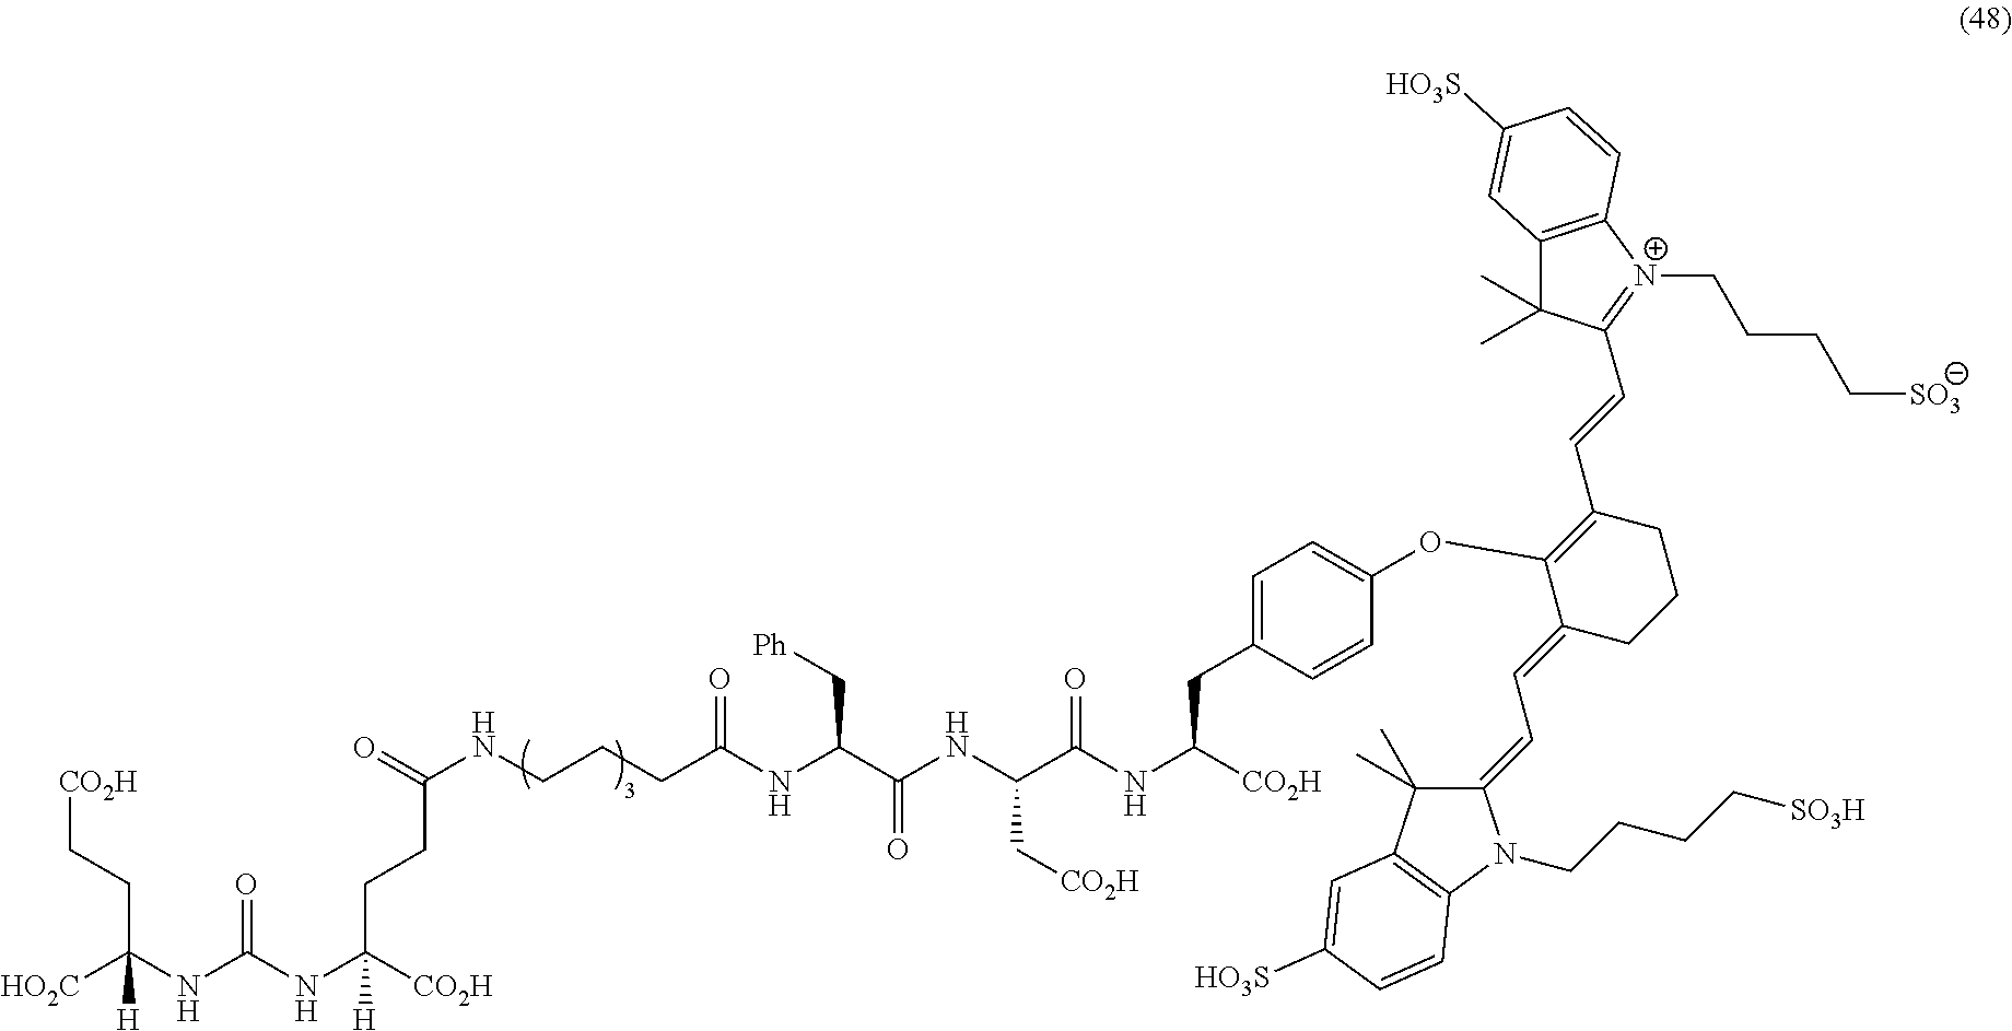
[CO2H]CCC(NC(NC([CO2H])(CCC(NCCCC(NC(C(NC(C(NC([CO2H])CC1=CC=C(OC2=C(C=CC3=[N+](CCCC[SO3])C4=C(C3(C)C)C=C([HO3S])C=C4)CCCC2=CC=C2C(C)(C)C3=C(N2CCCC[SO3H])C=CC([HO3S])=C3)C=C1)=O)C[CO2H])=O)C[Ph])=O)=O)[H])=O)([HO2C])[H]
